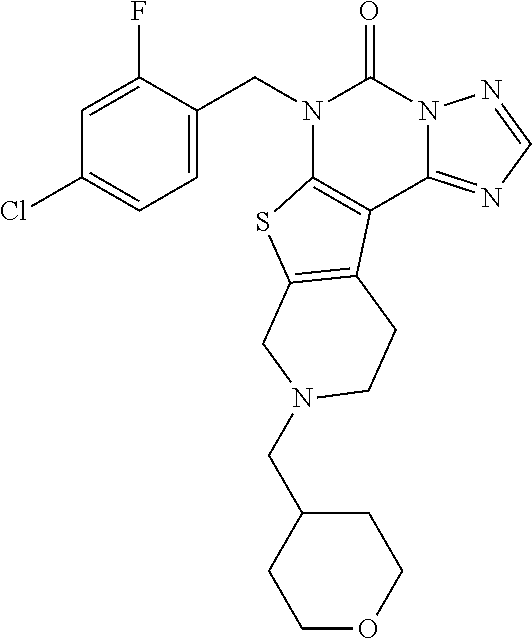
C1(CN2CC3=C(C4=C(N(CC5=CC=C(Cl)C=C5F)C(=O)N5C4=NC=N5)S3)CC2)CCOCC1
